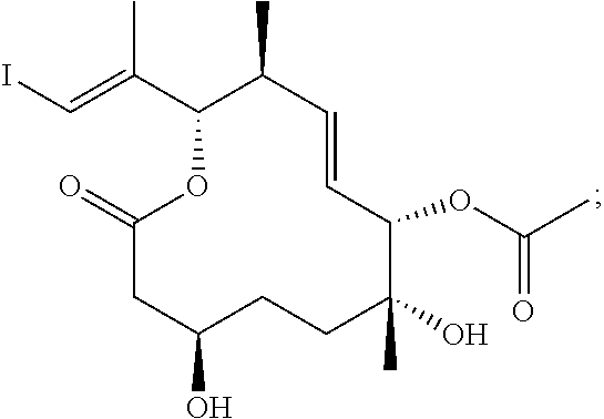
C(=C(C1OC(=O)CC(O)CCC(C)(O)C(OC(C)=O)C=CC1C)C)I
